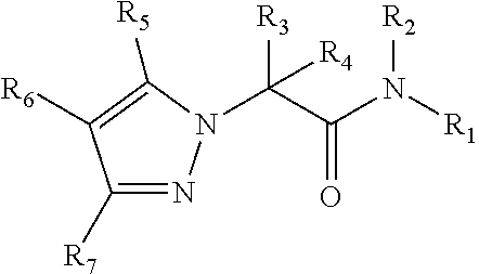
C1([R7])=NN(C(C(N([R1])[R2])=O)([R3])[R4])C([R5])=C1[R6]
